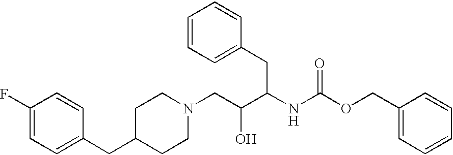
C1(F)=CC=C(CC2CCN(CC(C(NC(OCC3=CC=CC=C3)=O)CC3=CC=CC=C3)O)CC2)C=C1.[H]
